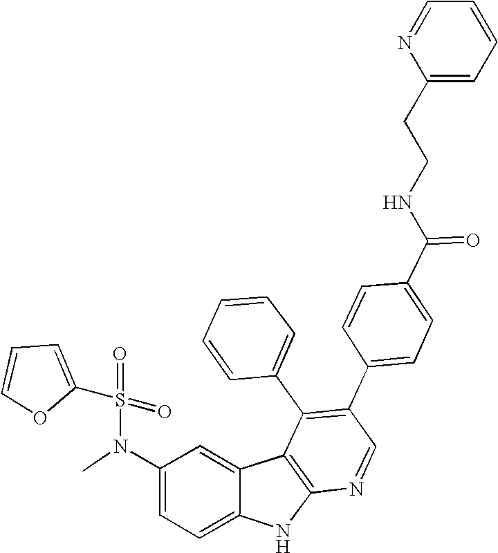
N(C1=CC=C2C(=C1)C1=C(N2)N=CC(C2=CC=C(C(NCCC3=CC=CC=N3)=O)C=C2)=C1C1=CC=CC=C1)(C)S(=O)(=O)C1=CC=CO1
